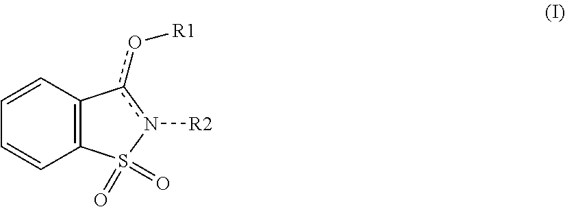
C1=CC2=C(C=C1)c(o[R1])n([R2])S2(=O)=O
